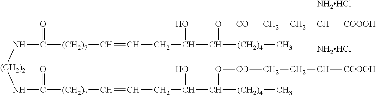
[(CH2)2](NC([(CH2)7]C=CCC(O)C(O[CO]CCC([COOOH])[NH2HCl])[(CH2)4]C)=O)NC([(CH2)7]C=CCC(O)C(O[CO]CCC([COOOH])[NH2HCl])[(CH2)4]C)=O
